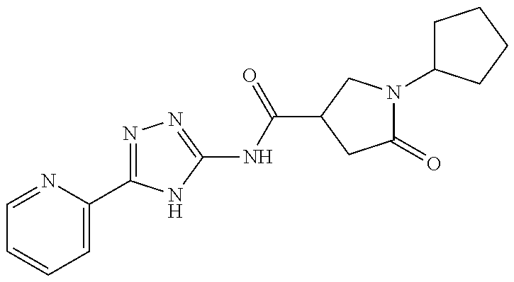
N1=C(C2=CC=CC=N2)NC(NC(=O)C2CN(C3CCCC3)C(=O)C2)=N1
